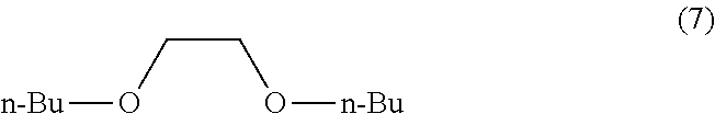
C(CO[n-Bu])O[n-Bu]
